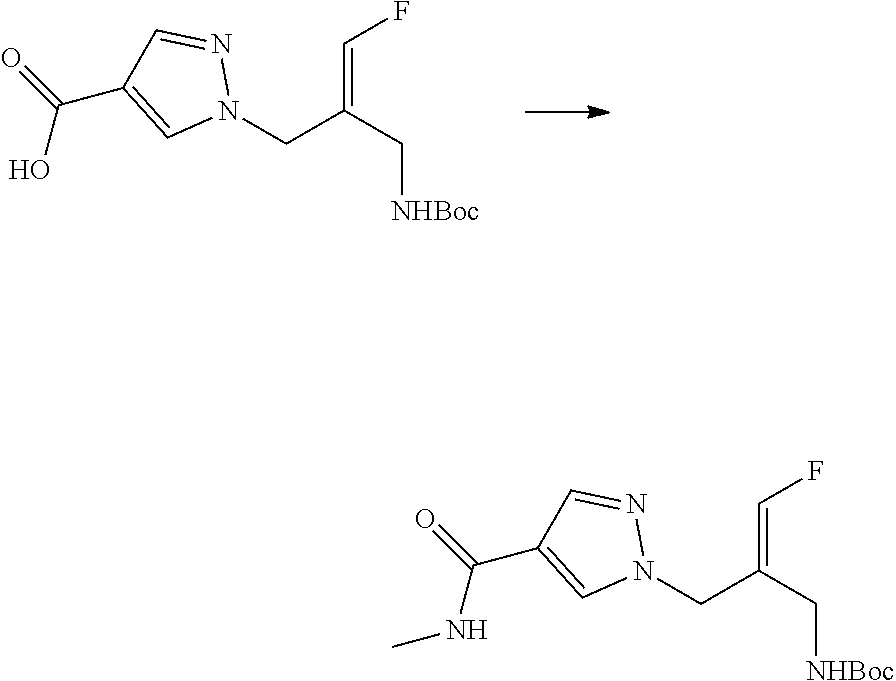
N1(CC(C[NHBoc])=CF)N=CC(C(=O)O)=C1.N1(CC(C[NHBoc])=CF)N=CC(C(=O)NC)=C1
